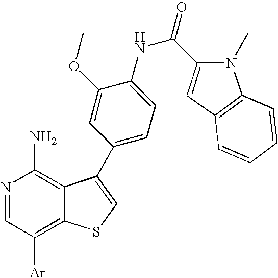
N1=CC([Ar])=C2C(=C1N)C(C1=CC=C(NC(=O)C3=CC4=C(N3C)C=CC=C4)C(OC)=C1)=CS2
